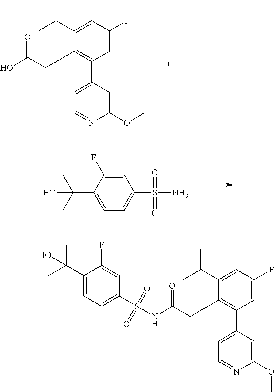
C1(F)=CC(C2=CC=NC(OC)=C2)=C(CC(O)=O)C(C(C)C)=C1.C1(F)=CC(S(=O)(=O)N)=CC=C1C(C)(O)C.C1(F)=CC(S(=O)(=O)NC(CC2=C(C3=CC=NC(OC)=C3)C=C(F)C=C2C(C)C)=O)=CC=C1C(C)(O)C
